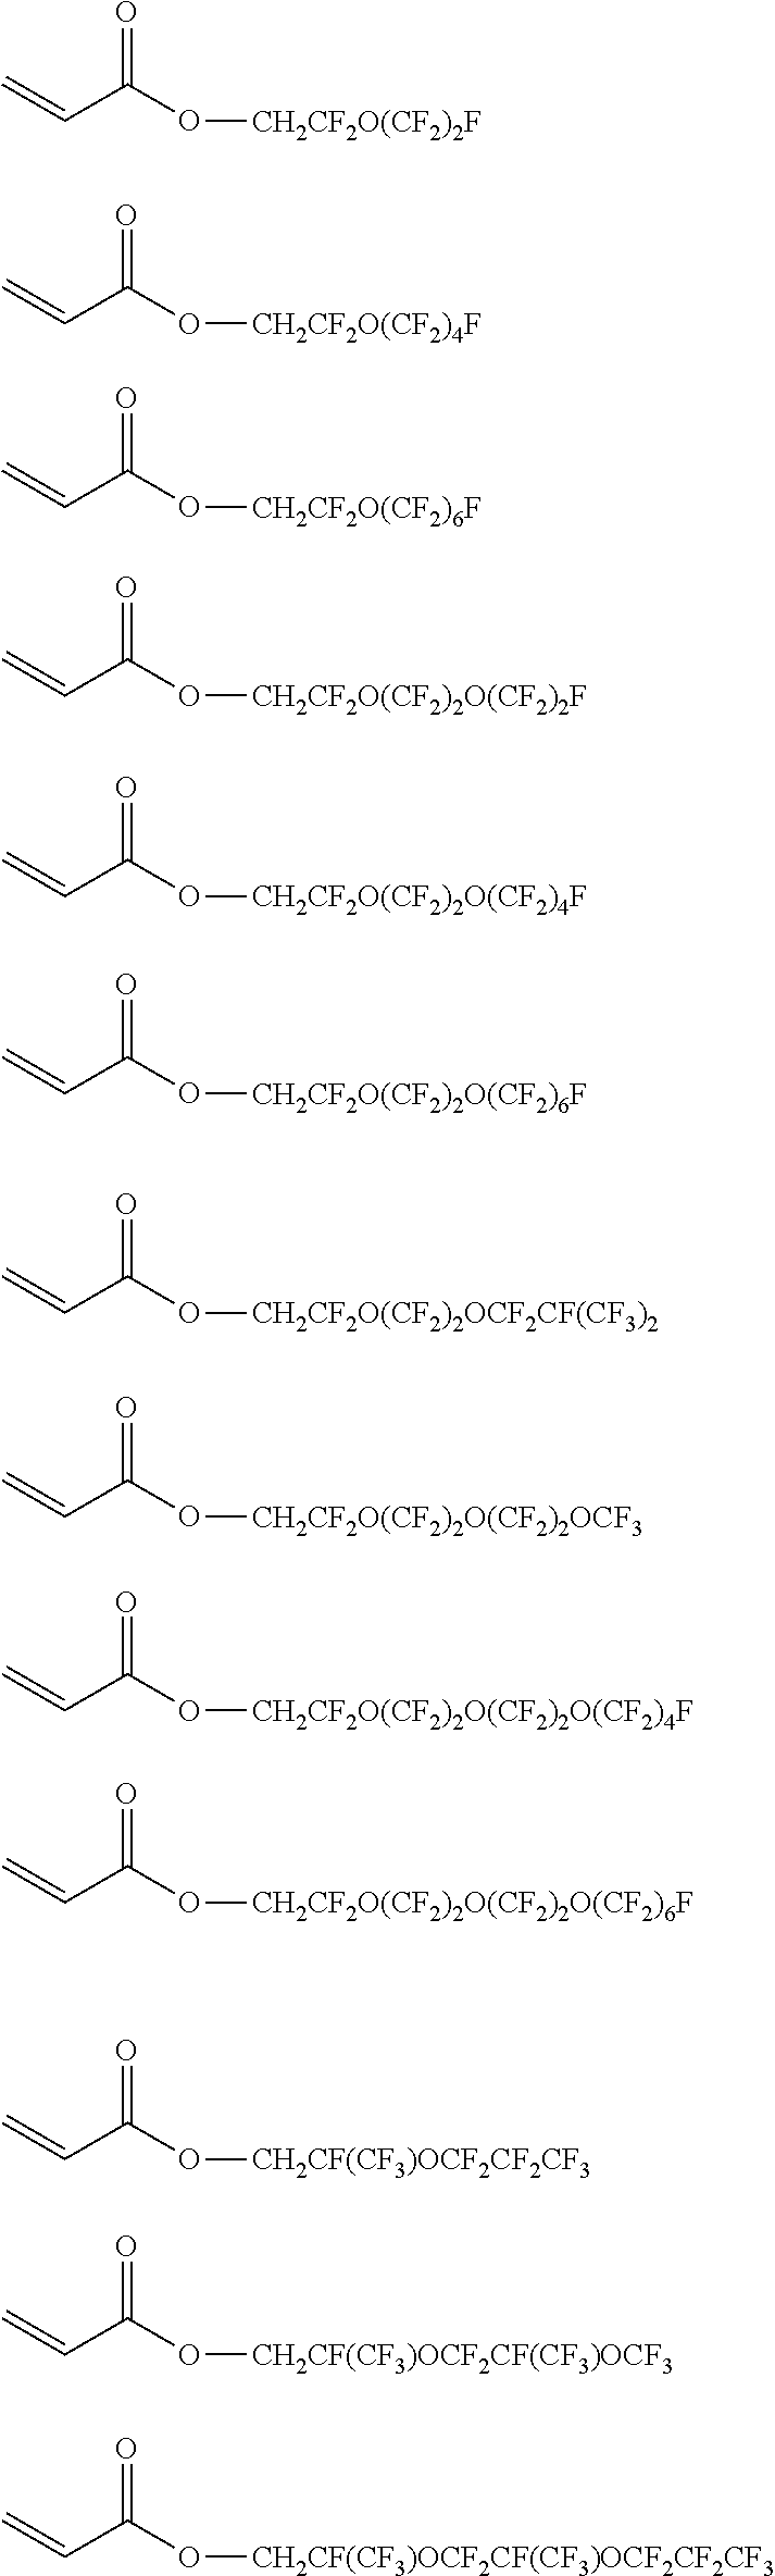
O=C(O[CH2CF2O(CF2)2F])C=C.O=C(O[CH2CF2O(CF2)4F])C=C.O=C(O[CH2CF2O(CF2)6F])C=C.O=C(O[CH2CF2O(CF2)2O(CF2)2F])C=C.O=C(O[CH2CF2O(CF2)2O(CF2)4F])C=C.O=C(O[CH2CF2O(CF2)2O(CF2)6F])C=C.O=C(O[CH2CF2O(CF2)2OCF2CF(CF3)2])C=C.O=C(O[CH2CF2O(CF2)2O(CF2)2OCF3])C=C.O=C(O[CH2CF2O(CF2)2O(CF2)2O(CF2)4F])C=C.O=C(O[CH2CF2O(CF2)2O(CF2)2O(CF2)6F])C=C.O=C(O[CH2CF(CF3)OCF2CF2CF3])C=C.O=C(O[CH2CF(CF3)OCF2CF(CF3)OCF3])C=C.O=C(O[CH2CF(CF3)OCF2CF(CF3)OCF2CF2CF3])C=C
